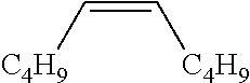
[C4H9]C=C[C4H9]
